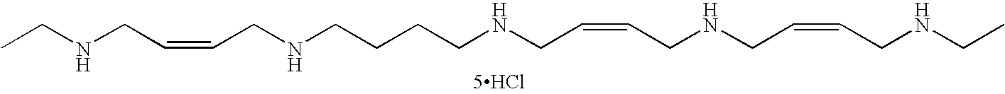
CCNCC=CCNCCCCNCC=CCNCC=CCNCC.[5HCl]
